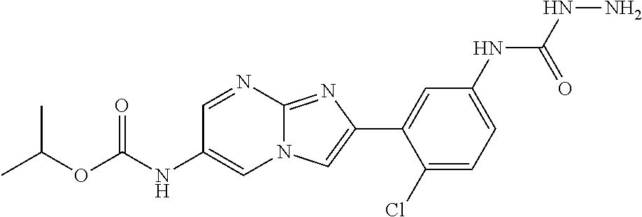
C1=NC2=NC(C3=CC(NC(NN)=O)=CC=C3Cl)=CN2C=C1NC(OC(C)C)=O
